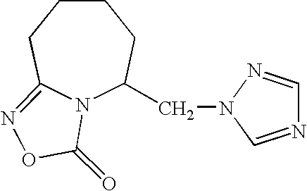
N12C(CN3C=NC=N3)CCCCC1=NOC2=O
